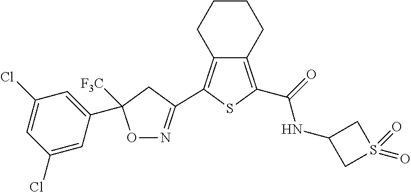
O1N=C(C2=C3C(=C(C(=O)NC4CS(=O)(=O)C4)S2)CCCC3)CC1([F3C])C1=CC(Cl)=CC(Cl)=C1
